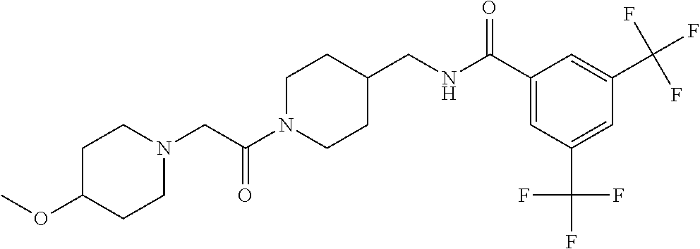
C1N(C(CN2CCC(OC)CC2)=O)CCC(CNC(C2=CC(C(F)(F)F)=CC(C(F)(F)F)=C2)=O)C1
